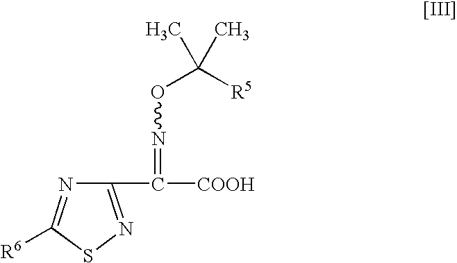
S1N=C(C(=NOC([R5])(C)C)[COOH])N=C1[R6]
